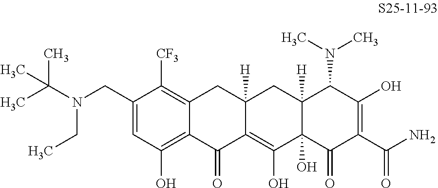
C(C)(N(CC)CC1=CC(O)=C2C(=C1[CF3])CC1([H])C(=C(O)C3(O)C([H])(C1)C(N(C)C)C(O)=C(C(N)=O)C3=O)C2=O)(C)C
